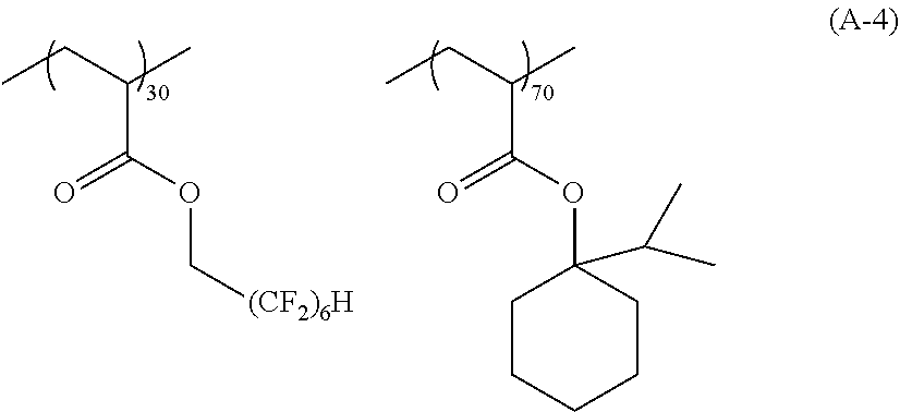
CCC(C)C(OC[(CF2)6H])=O.CCC(C)C(OC1(C(C)C)CCCCC1)=O
